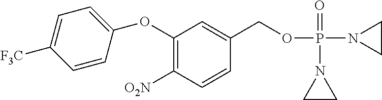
C1(OC2=CC=C([F3C])C=C2)=C([O2N])C=CC(COP(N2CC2)(=O)N2CC2)=C1
